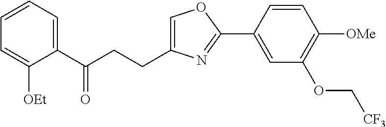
C1=C(CCC(C2=CC=CC=C2[OEt])=O)N=C(C2=CC(OC[CF3])=C([OMe])C=C2)O1
